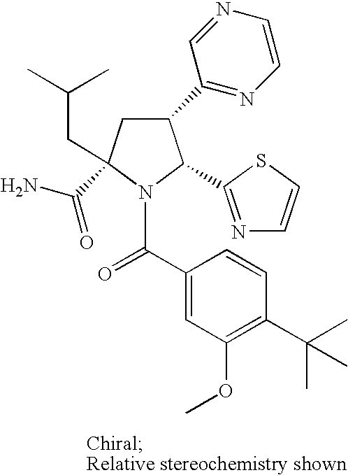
C1(C2=NC=CN=C2)CC(C(N)=O)(CC(C)C)N(C(C2=CC(OC)=C(C(C)(C)C)C=C2)=O)C1C1=NC=CS1
